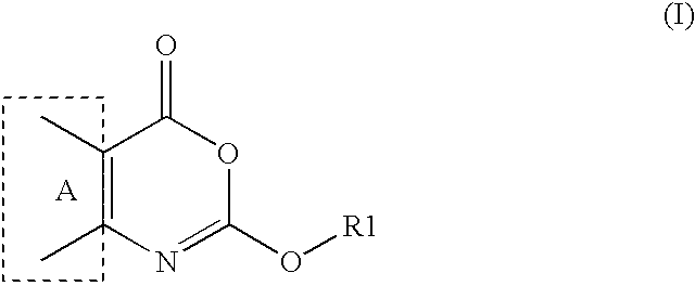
C1(C)=C(C)N=C(O[R1])OC1=O.[A]
